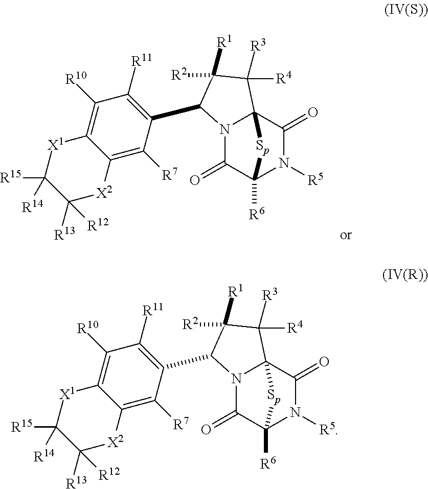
N12C(=O)C3([R6])N([R5])C(=O)C1(C([R3])([R4])C([R2])([R1])C2C1=C([R11])C([R10])=C2C(=C1[R7])[X2]C([R13])([R12])C([R15])([R14])[X1]2)[Sp]3.N12C(=O)C3([R6])N([R5])C(=O)C1(C([R3])([R4])C([R2])([R1])C2C1=C([R11])C([R10])=C2C(=C1[R7])[X2]C([R13])([R12])C([R15])([R14])[X1]2)[Sp]3
